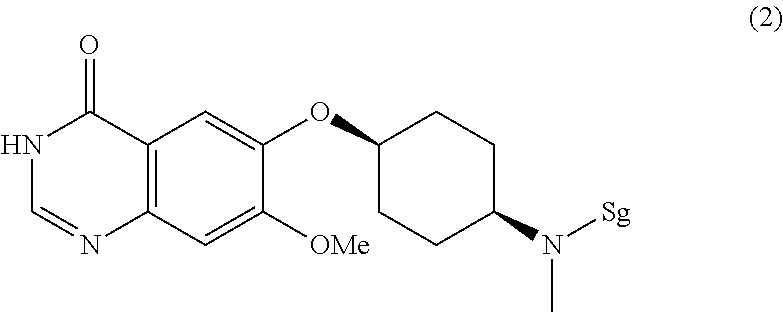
O=C1NC=NC2=C1C=C(OC1CCC(N(C)[Sg])CC1)C([OMe])=C2
